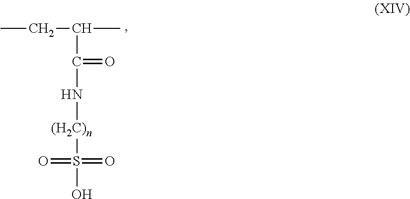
CCC(C(=O)N[(H2C)n]S(O)(=O)=O)C
